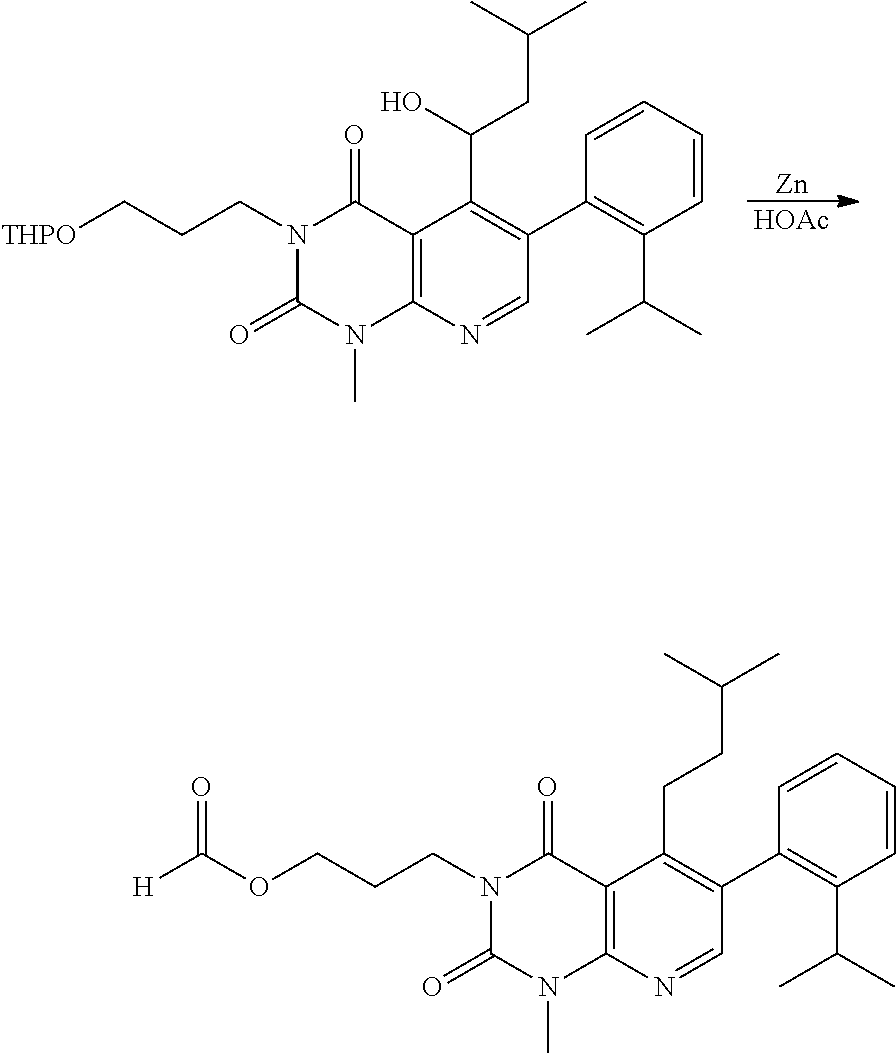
[HOAc].[Zn].C1(C2=C(C(C)C)C=CC=C2)=C(C(O)CC(C)C)C2=C(N=C1)N(C)C(=O)N(CCC[THPO])C2=O.C1(C2=C(C(C)C)C=CC=C2)=C(CCC(C)C)C2=C(N=C1)N(C)C(=O)N(CCCOC([H])=O)C2=O
